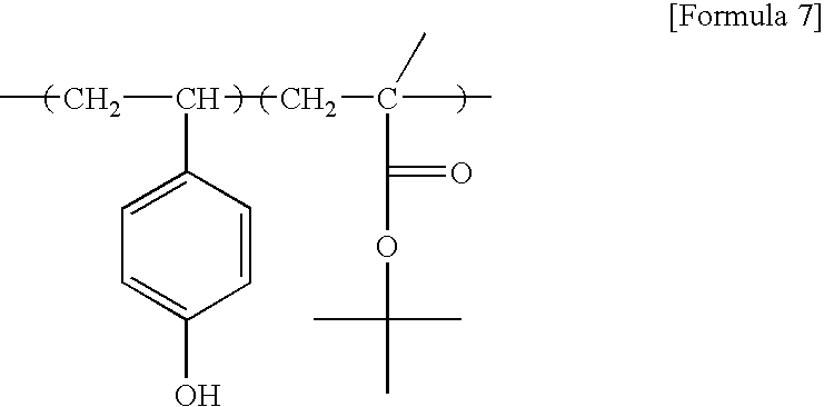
C(C1=CC=C(O)C=C1)(CC)CC(C)(C)C(OC(C)(C)C)=O
